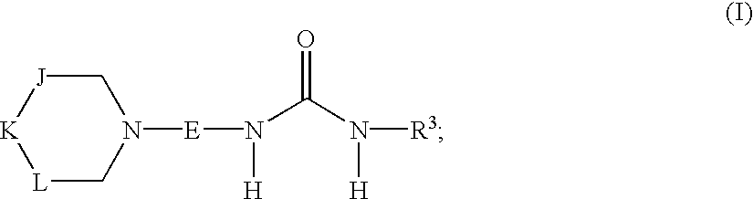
[K]1[L]CN([E]N(C(N([R3])[H])=O)[H])C[J]1
